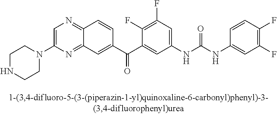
C1=C(N2CCNCC2)N=C2C(=N1)C=CC(C(C1=CC(NC(NC3=CC(F)=C(F)C=C3)=O)=CC(F)=C1F)=O)=C2
